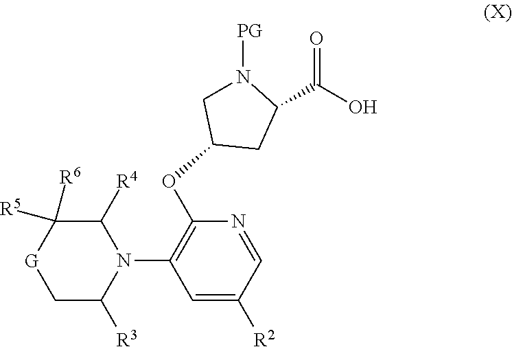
N1([PG])CC(OC2=C(N3C([R4])C([R5])([R6])[G]CC3[R3])C=C([R2])C=N2)CC1C(O)=O
